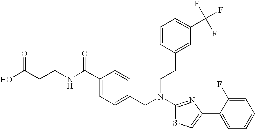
C1(C(NCCC(O)=O)=O)=CC=C(CN(C2=NC(C3=CC=CC=C3F)=CS2)CCC2=CC(C(F)(F)F)=CC=C2)C=C1
